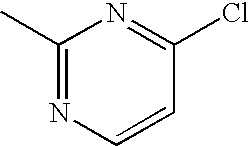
C1(C)=NC=CC(Cl)=N1
